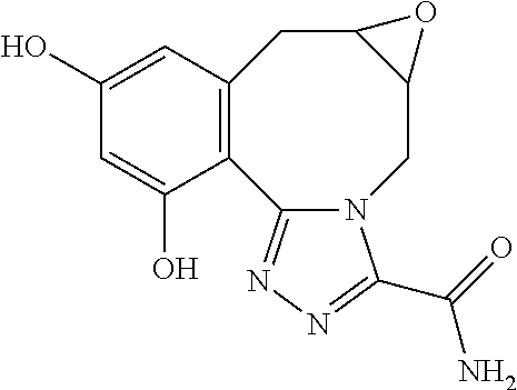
C12=C(C=C(O)C=C1O)CC1C(CN3C2=NN=C3C(N)=O)O1
